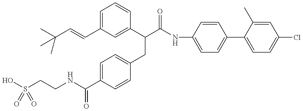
OS(CCNC(C1=CC=C(CC(C(=O)NC2=CC=C(C3=CC=C(Cl)C=C3C)C=C2)C2=CC(C=CC(C)(C)C)=CC=C2)C=C1)=O)(=O)=O
